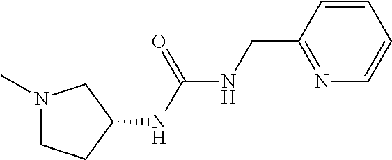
N1(C)CCC(NC(NCC2=NC=CC=C2)=O)C1
